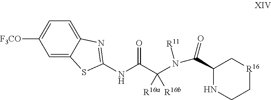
C1=C2C(=CC=C1[F3CO])N=C(NC(C(N([R11])C(=O)C1NCC[R16]C1)([R10a])[R10b])=O)S2
